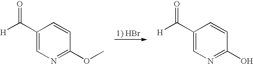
C1(C([H])=O)=CN=C(OC)C=C1.C1(C([H])=O)=CN=C(O)C=C1
